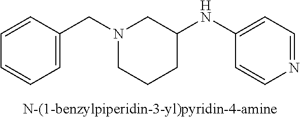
N1(CC2=CC=CC=C2)CCCC(NC2=CC=NC=C2)C1
